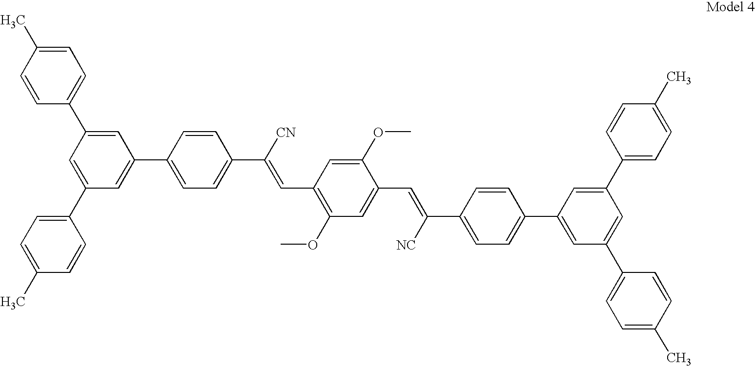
C1=C(C)C=CC(C2=CC(C3=CC=C(C([CN])=CC4=C(OC)C=C(C=C(C5=CC=C(C6=CC(C7=CC=C(C)C=C7)=CC(C7=CC=C(C)C=C7)=C6)C=C5)[NC])C(OC)=C4)C=C3)=CC(C3=CC=C(C)C=C3)=C2)=C1
